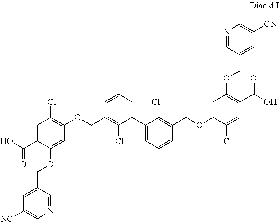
C1=C(C(O)=O)C(OCC2=CC([NC])=CN=C2)=CC(OCC2=C(Cl)C(C3=CC=CC(COC4=CC(OCC5=CC([CN])=CN=C5)=C(C(O)=O)C=C4Cl)=C3Cl)=CC=C2)=C1Cl
